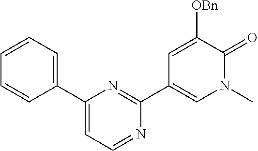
C1(C2=CC=NC(C3=CN(C)C(=O)C([OBn])=C3)=N2)=CC=CC=C1
